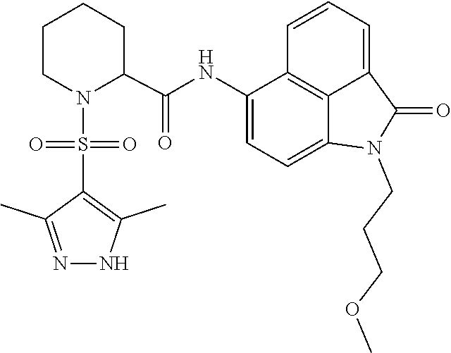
C1=C2C(=O)N(CCCOC)C3=CC=C(NC(C4CCCCN4S(=O)(C4=C(C)NN=C4C)=O)=O)C(=C23)C=C1
